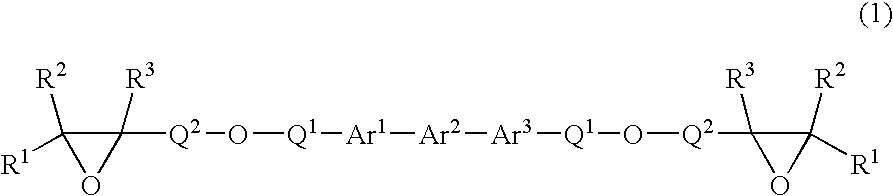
C1([R3])([Q2]O[Q1][Ar1][Ar2][Ar3][Q1]O[Q2]C2([R3])C([R2])([R1])O2)C([R1])([R2])O1
